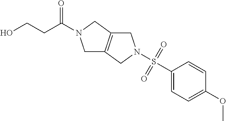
C1(S(=O)(=O)N2CC3=C(CN(C(CCO)=O)C3)C2)=CC=C(OC)C=C1
